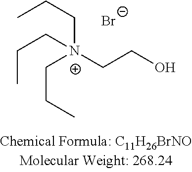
C([N+](CCO)(CCC)CCC)CC.[Br-]
